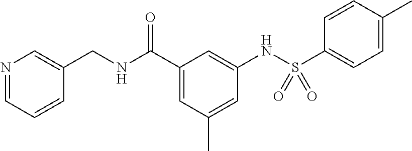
N1=CC=CC(CNC(C2=CC(C)=CC(NS(C3=CC=C(C)C=C3)(=O)=O)=C2)=O)=C1
